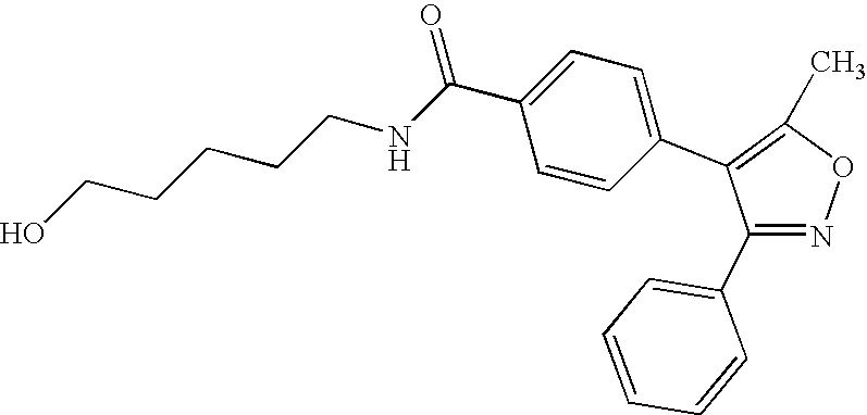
C1(C2=CC=CC=C2)=NOC(C)=C1C1=CC=C(C(NCCCCCO)=O)C=C1
